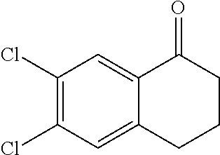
C1(Cl)=C(Cl)C=C2C(=C1)C(=O)CCC2
